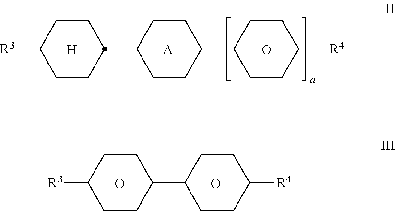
[A].O.C1CC(C2CCC(C3CCC([R4])CC3)CC2)CCC1[R3].[H].O.C1CC(C2CCC([R4])CC2)CCC1[R3].O
